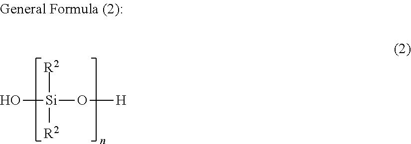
O[Si]([R2])([R2])O[H]
